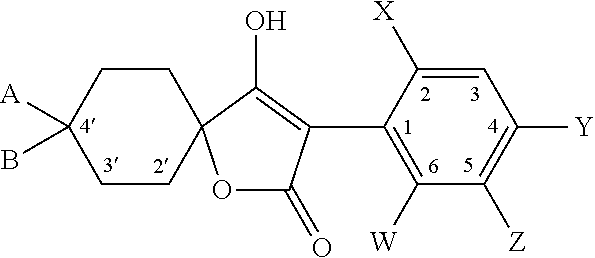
C1CC2(CCC1([A])B)OC(=O)C(C1=C([W])C([Z])=C([Y])C=C1[X])=C2O
